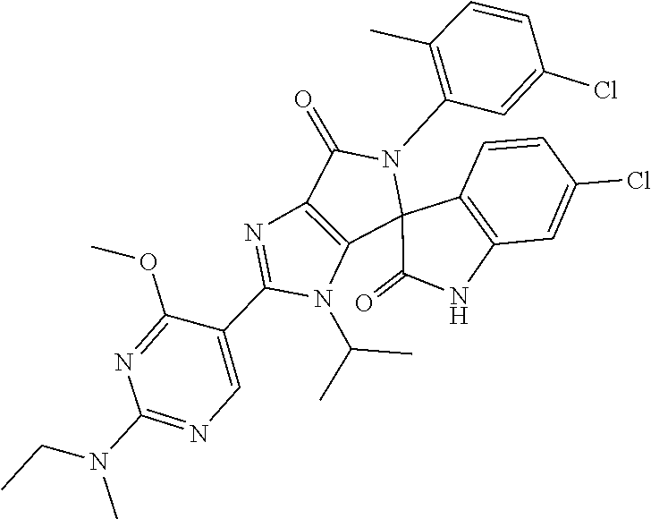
CC(N1C(C2=CN=C(N(C)CC)N=C2OC)=NC2=C1C1(N(C3=C(C)C=CC(Cl)=C3)C2=O)C2=C(C=C(Cl)C=C2)NC1=O)C
